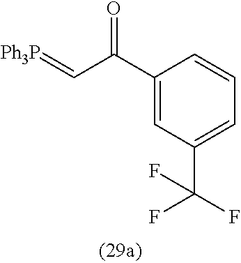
O=C(C1=CC(C(F)(F)F)=CC=C1)C=[Ph3P]
